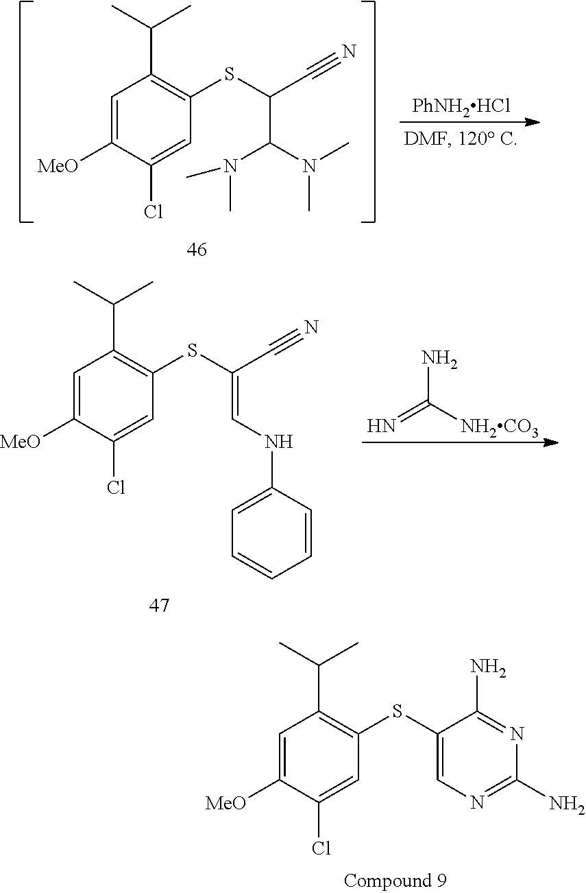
C1=C([MeO])C(Cl)=CC(SC2=CN=C(N)N=C2N)=C1C(C)C.C1=C([MeO])C(Cl)=CC(SC(C#N)C(N(C)C)N(C)C)=C1C(C)C.[PhNH2HCl].C1=C([MeO])C(Cl)=CC(SC(C#N)=CNC2=CC=CC=C2)=C1C(C)C.NC(=N)[NH2CO3]
